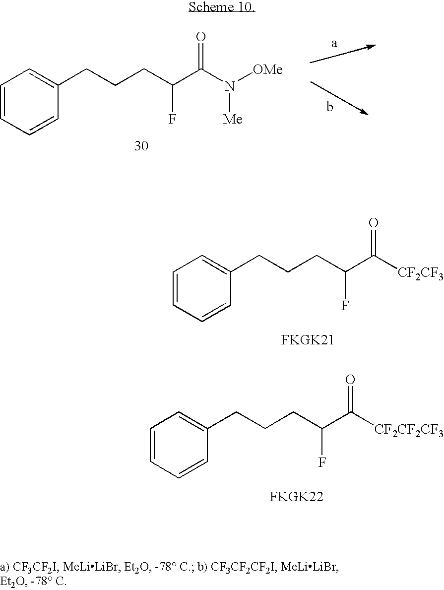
C1=CC=CC(CCCC(C([CF2CF2CF3])=O)F)=C1.C1=CC=CC(CCCC(C(N([OMe])[Me])=O)F)=C1.C1=CC=CC(CCCC(C([CF2CF3])=O)F)=C1
